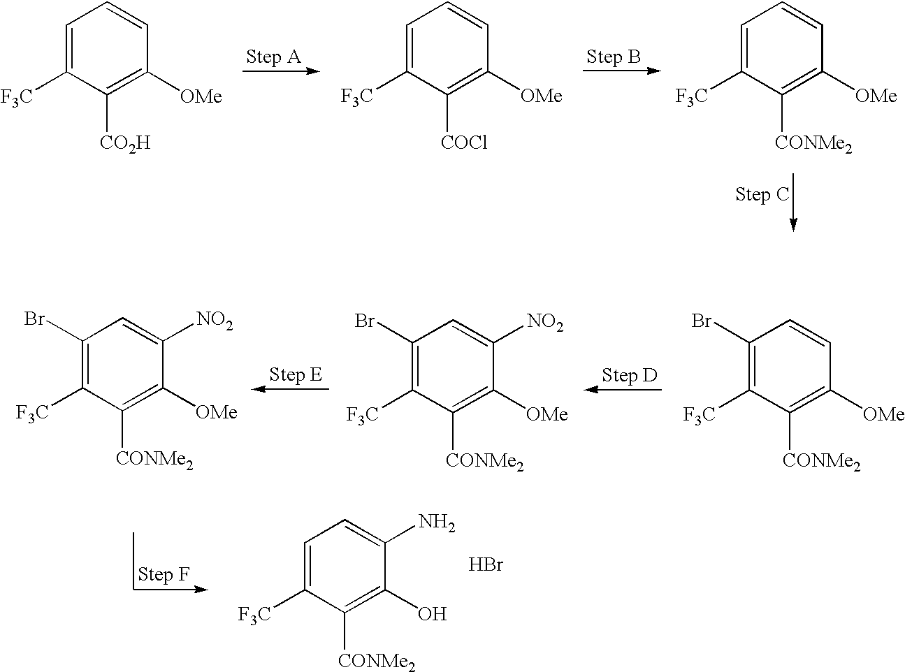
C1=C([F3C])C([CO2H])=C([OMe])C=C1.C1=C([F3C])C([COCl])=C([OMe])C=C1.C1=C([F3C])C([CONMe2])=C([OMe])C=C1.C1(Br)=C([F3C])C([CONMe2])=C([OMe])C=C1.C1(Br)=C([F3C])C([CONMe2])=C([OMe])C([NO2])=C1.C1(Br)=C([F3C])C([CONMe2])=C([OMe])C([NO2])=C1.C1=C([F3C])C([CONMe2])=C(O)C(N)=C1.Br
